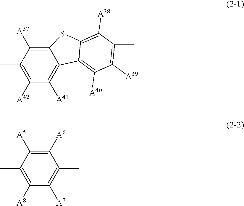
C1([A42])=C(C)C([A37])=C2C(=C1[A41])C1=C([A40])C([A39])=C(C)C([A38])=C1S2.C1([A8])=C(C)C([A5])=C([A6])C(C)=C1[A7]
